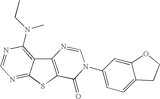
C12=C(SC3=NC=NC(N(CC)C)=C13)C(=O)N(C1=CC=C3C(=C1)OCC3)C=N2
